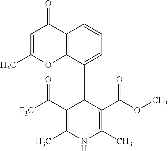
C1=C(C)OC2=C(C1=O)C=CC=C2C1C(C([CF3])=O)=C(C)NC(C)=C1C(OC)=O
